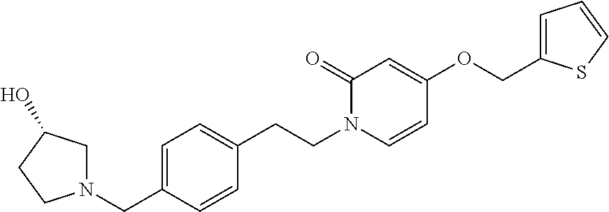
N1(CC2=CC=C(CCN3C=CC(OCC4=CC=CS4)=CC3=O)C=C2)CC(O)CC1
